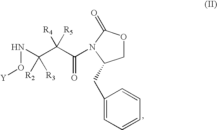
C1OC(=O)N(C(C(C(NO[Y])([R2])[R3])([R4])[R5])=O)C1CC1=CC=CC=C1
